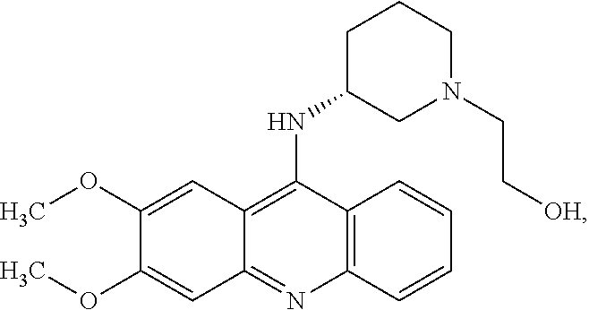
C12=C(C=CC=C1)N=C1C(=C2NC2CN(CC[OH])CCC2)C=C(OC)C(OC)=C1
